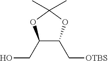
C1(CO)C(C[OTBS])OC(C)(C)O1
